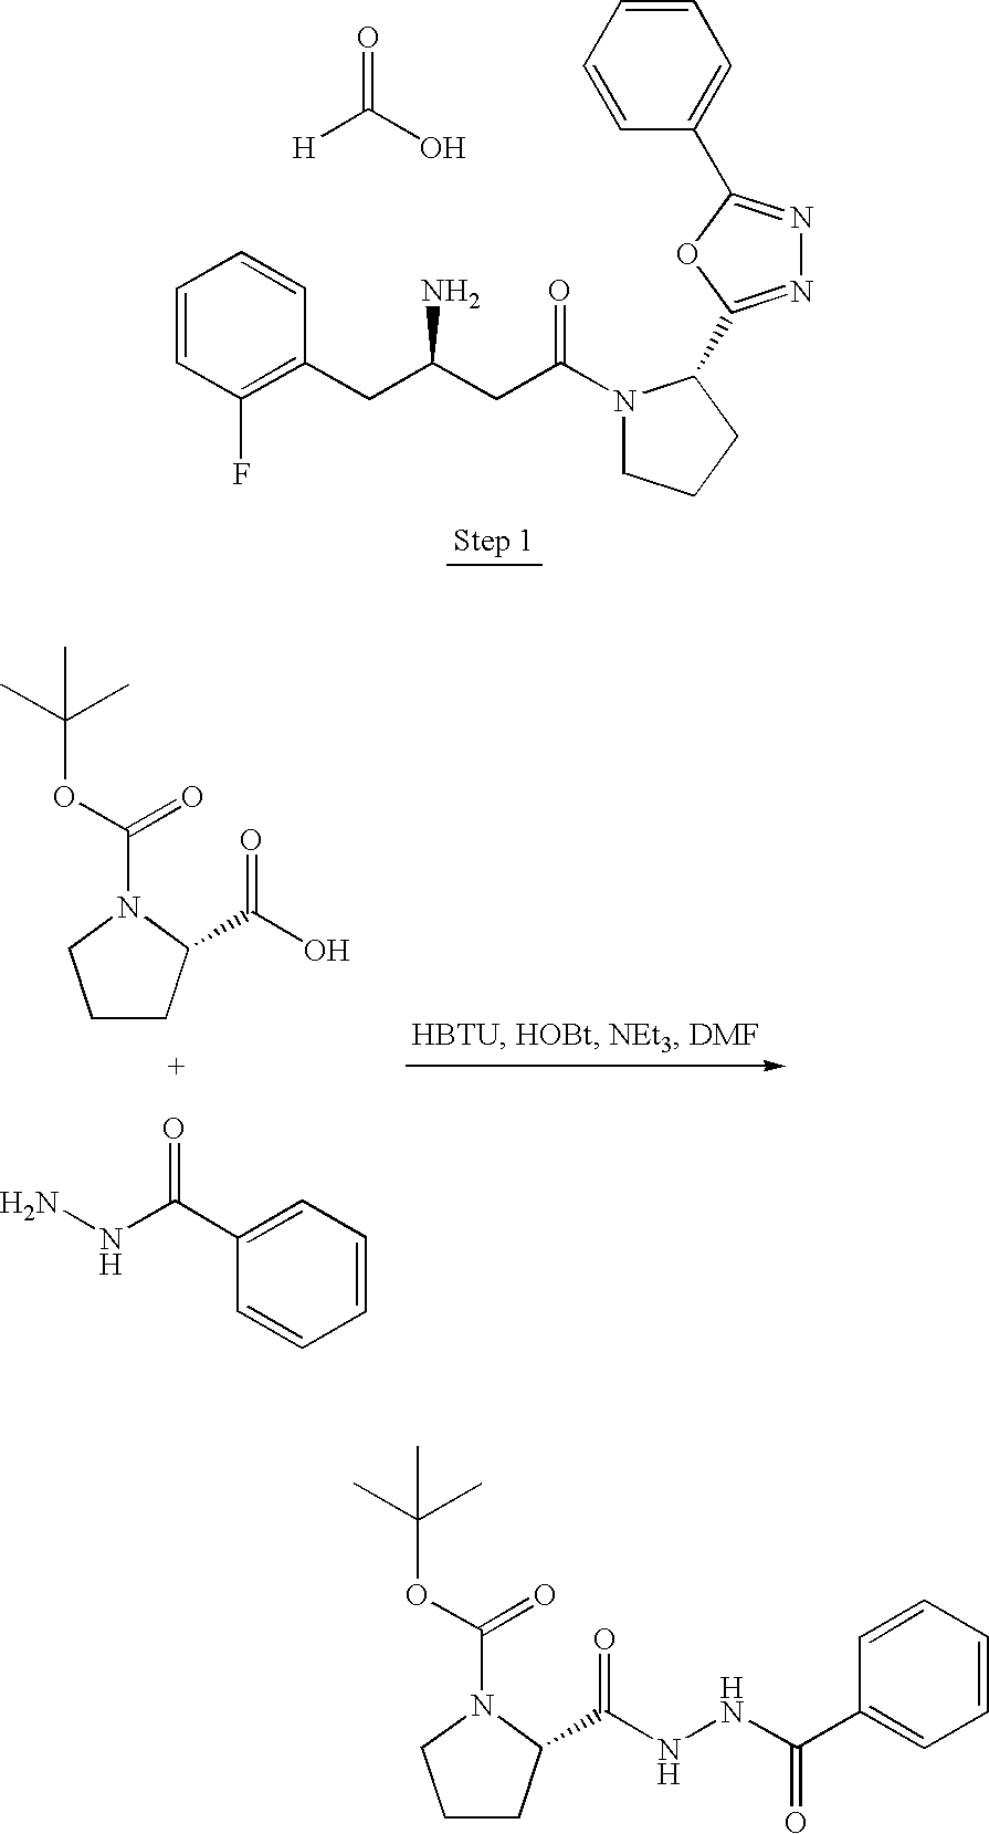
C1(C2=NN=C(C3CCCN3C(CC(CC3=C(F)C=CC=C3)N)=O)O2)=CC=CC=C1.[H]C(O)=O.C1CC(C(O)=O)N(C(OC(C)(C)C)=O)C1.C1=CC=C(C(=O)NN)C=C1.C1CC(C(=O)NNC(C2=CC=CC=C2)=O)N(C(OC(C)(C)C)=O)C1
